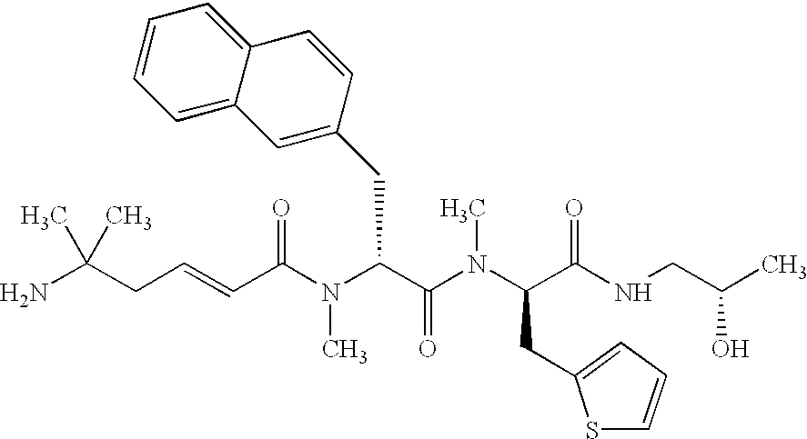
C(=CCC(N)(C)C)C(N(C(C(N(C(C(NCC(C)O)=O)CC1=CC=CS1)C)=O)CC1=CC2=CC=CC=C2C=C1)C)=O
